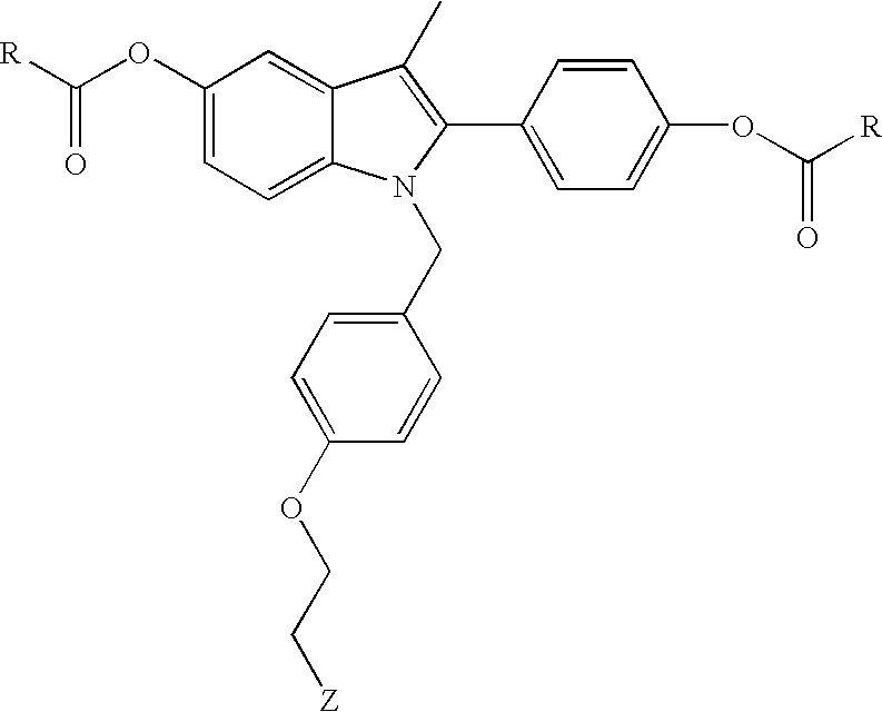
[R]C(OC1=CC=C2C(=C1)C(C)=C(C1=CC=C(OC([R])=O)C=C1)N2CC1=CC=C(OCC[Z])C=C1)=O
